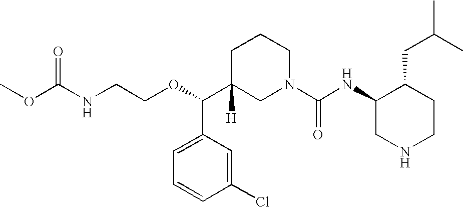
O(C(C1([H])CN(C(NC2C(CC(C)C)CCNC2)=O)CCC1)C1=CC=CC(Cl)=C1)CCNC(OC)=O
